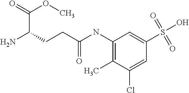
C1(NC(CCC(N)C(=O)OC)=O)=C(C)C(Cl)=CC(S(=O)(=O)O)=C1
